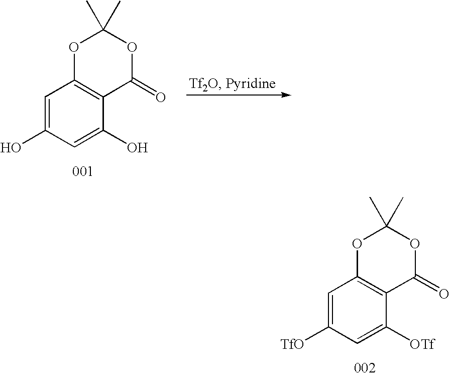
C1=C(O)C=C(O)C2=C1OC(C)(C)OC2=O.C1=C([TfO])C=C([OTf])C2=C1OC(C)(C)OC2=O
